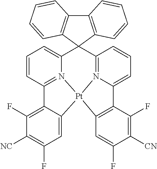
C1=CC2=N3C(=C1)C1(C4=N5C(=CC=C4)C4=C(C=C(F)C([CN])=C4F)[Pt]35C3=CC(F)=C([NC])C(F)=C23)C2=C(C3=C1C=CC=C3)C=CC=C2
